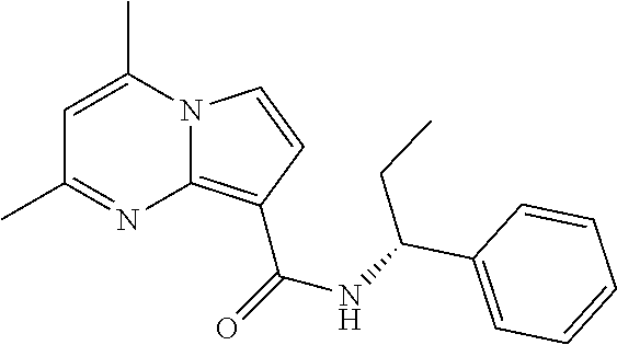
C1=C(C)N2C(=C(C(=O)NC(C3=CC=CC=C3)CC)C=C2)N=C1C
